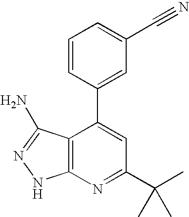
C1=CC(C2=CC(C(C)(C)C)=NC3=C2C(N)=NN3)=CC(C#N)=C1
